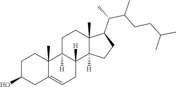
C1=C2CC(O)CCC2(C)C2([H])CCC3(C)C(C(C(CCC(C)C)C)C)CCC3([H])C2([H])C1
